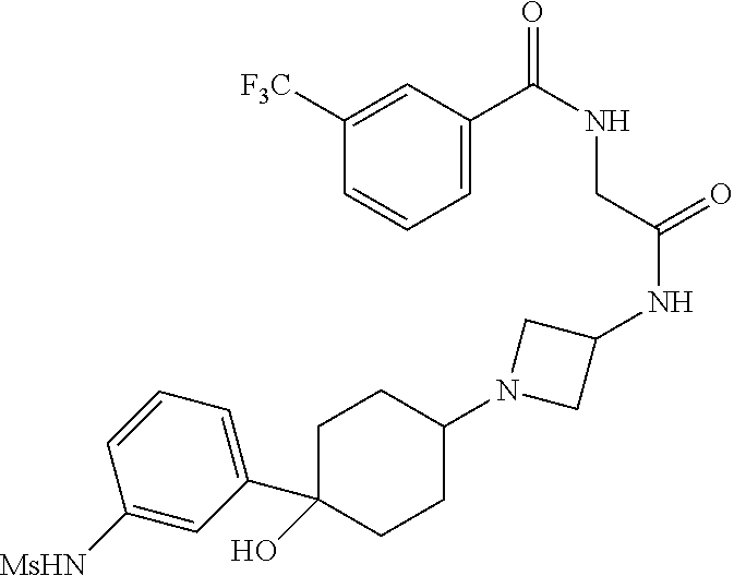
C1([F3C])=CC(C(NCC(NC2CN(C3CCC(C4=CC=CC([MsHN])=C4)(O)CC3)C2)=O)=O)=CC=C1
